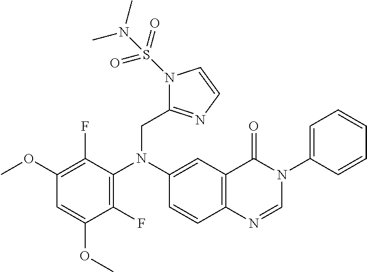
N1(S(N(C)C)(=O)=O)C(CN(C2=C(F)C(OC)=CC(OC)=C2F)C2=CC3=C(C=C2)N=CN(C2=CC=CC=C2)C3=O)=NC=C1
